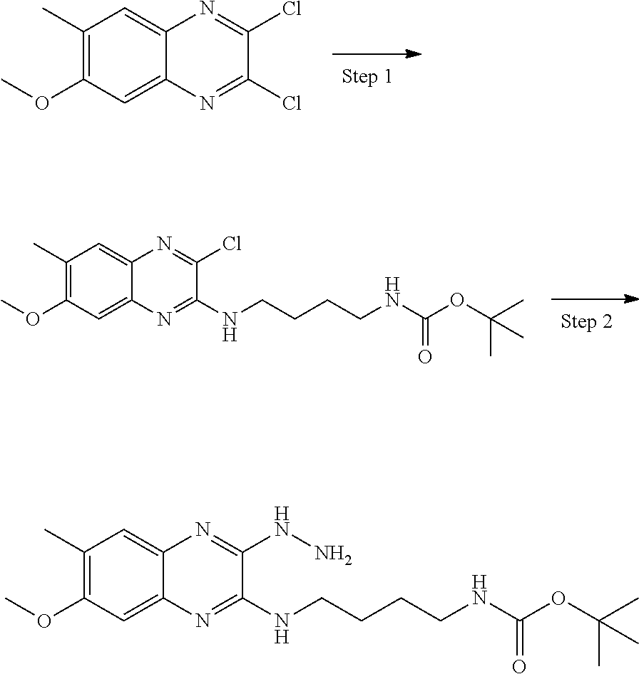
C1(OC)=C(C)C=C2C(=C1)N=C(Cl)C(Cl)=N2.N(CCCCNC(OC(C)(C)C)=O)C1=NC2=CC(OC)=C(C)C=C2N=C1Cl.N(CCCCNC(OC(C)(C)C)=O)C1=NC2=CC(OC)=C(C)C=C2N=C1NN
